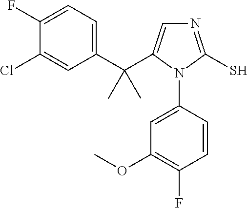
N1=C(S)N(C2=CC(OC)=C(F)C=C2)C(C(C2=CC=C(F)C(Cl)=C2)(C)C)=C1
